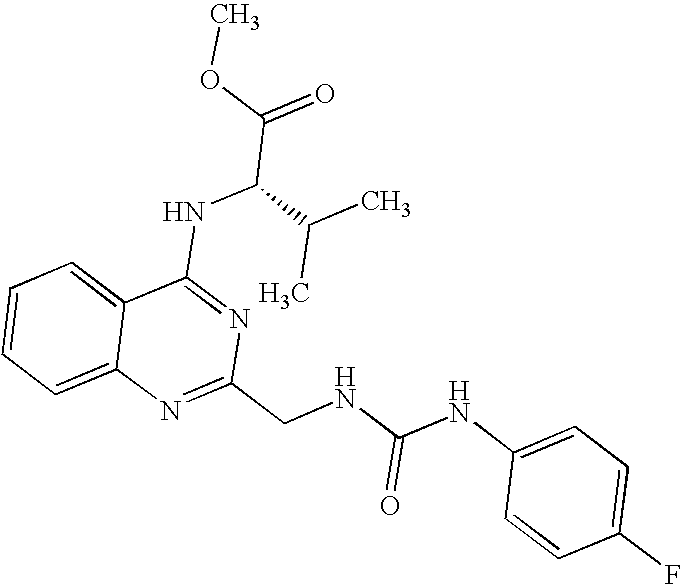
C12=CC=CC=C1N=C(CNC(NC1=CC=C(F)C=C1)=O)N=C2NC(C(=O)OC)C(C)C
